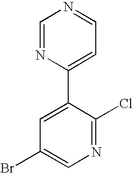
C1=NC(C2=CC(Br)=CN=C2Cl)=CC=N1
